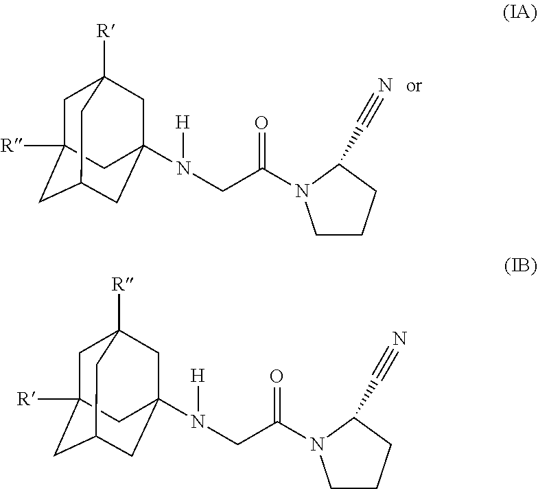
C1C2([R])CC3CC(N([H])CC(=O)N4CCCC4C#N)(CC1([R])C3)C2.C1C2([R])CC3CC(N([H])CC(=O)N4CCCC4C#N)(CC1([R])C3)C2
